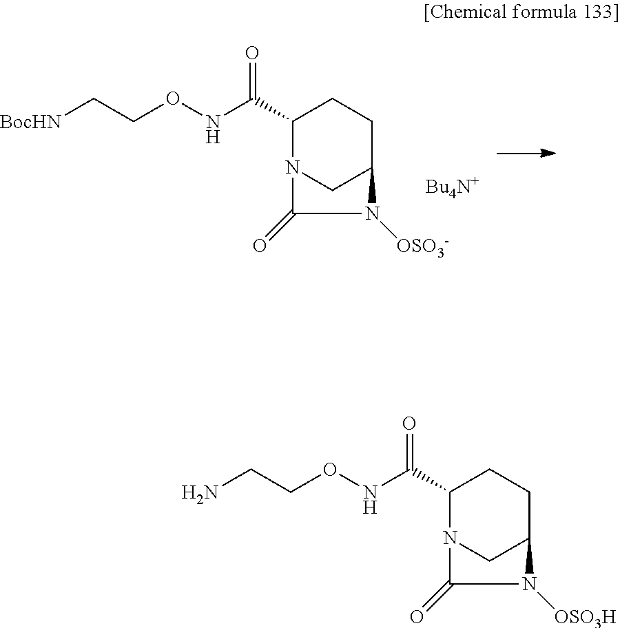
C1C(C(=O)NOCC[BocHN])N2CC(C1)N([OSO3-])C2=O.[Bu4N+].C1C(C(=O)NOCCN)N2CC(C1)N([OSO3H])C2=O
